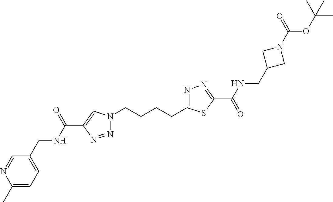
N1(CCCCC2=NN=C(C(=O)NCC3CN(C(=O)OC(C)(C)C)C3)S2)N=NC(C(NCC2=CC=C(C)N=C2)=O)=C1
